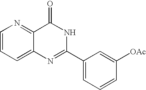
C12=CC=CN=C1C(=O)NC(C1=CC=CC([OAc])=C1)=N2
